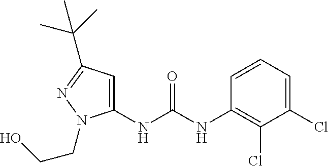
C1(NC(NC2=C(Cl)C(Cl)=CC=C2)=O)=CC(C(C)(C)C)=NN1CCO
